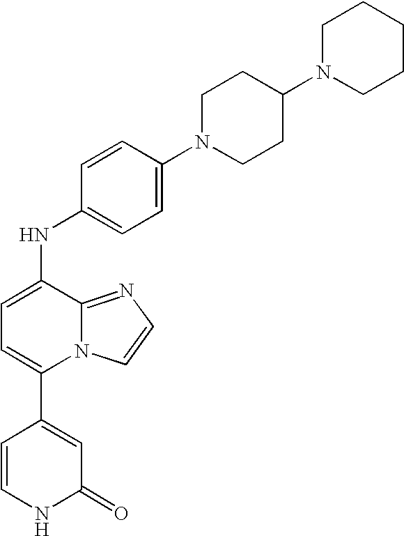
C1=CC(N2CCC(N3CCCCC3)CC2)=CC=C1NC1=CC=C(C2=CC(=O)NC=C2)N2C1=NC=C2
